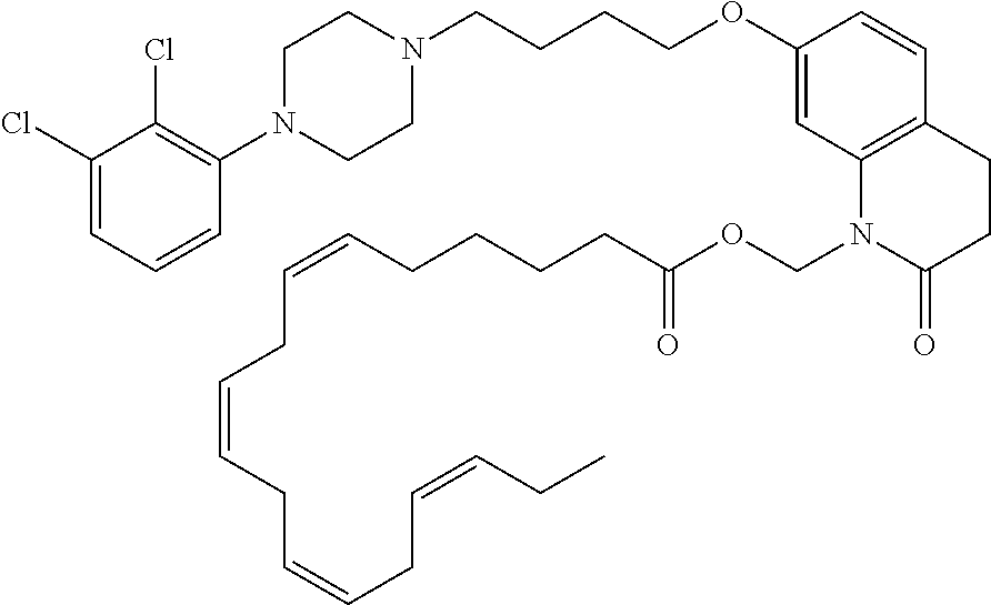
C1(Cl)=CC=CC(N2CCN(CCCCOC3=CC4=C(C=C3)CCC(=O)N4COC(=O)CCCCC=CCC=CCC=CCC=CCC)CC2)=C1Cl
